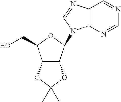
C12=C(N=CN=C1)N(C1OC(CO)C3C1OC(C)(C)O3)C=N2
